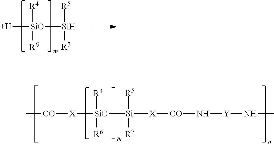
[H][SiO]([Si]([R5])[R7])([R4])[R6].[X]([SiO]([Si]([R5])([R7])[X][CO]N[Y]NC)([R4])[R6])[CO]C
